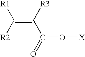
C(=C([R3])C(=O)O[X])([R2])[R1]
